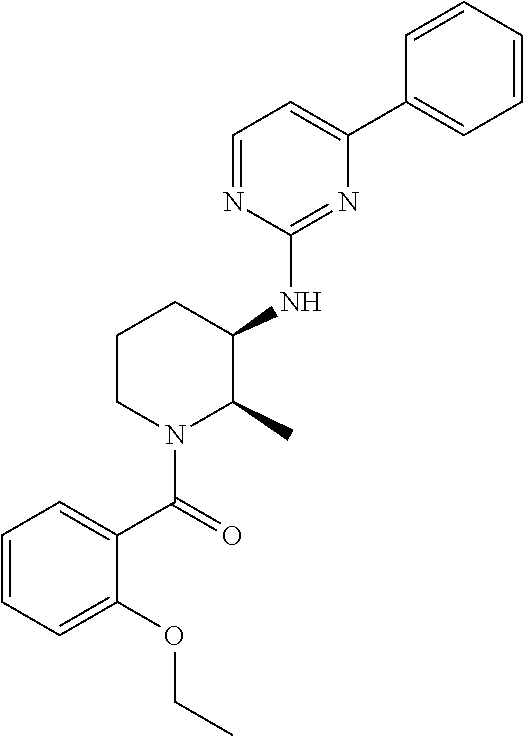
C1=NC(NC2CCCN(C(=O)C3=CC=CC=C3OCC)C2C)=NC(C2=CC=CC=C2)=C1
